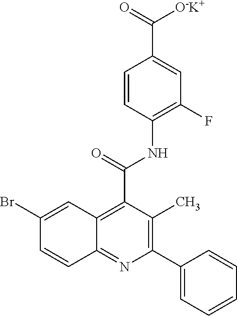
C1=CC(NC(C2=C3C(=NC(C4=CC=CC=C4)=C2C)C=CC(Br)=C3)=O)=C(F)C=C1C(=O)[O-K+]
